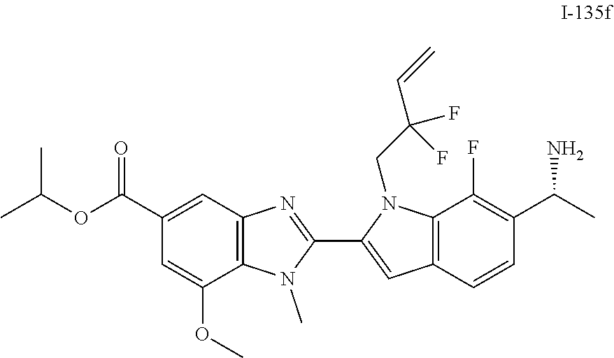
C12=C(C=C(C(OC(C)C)=O)C=C1OC)N=C(C1=CC3=C(N1CC(C=C)(F)F)C(F)=C(C(C)N)C=C3)N2C
